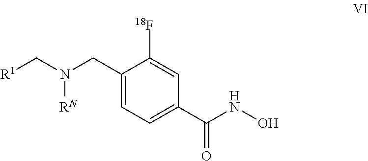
C1(CN([RN])C[R1])=CC=C(C(NO)=O)C=C1[18F]
